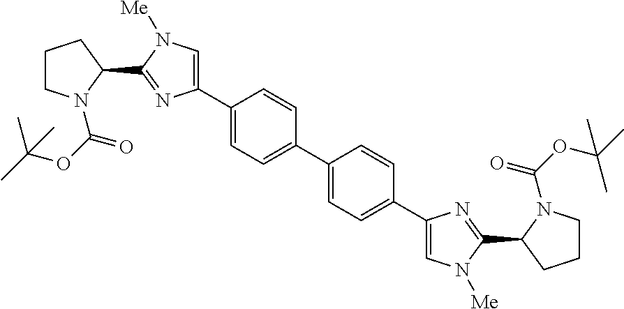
C1(C2=CN([Me])C(C3N(C(OC(C)(C)C)=O)CCC3)=N2)=CC=C(C2=CC=C(C3=CN([Me])C(C4N(C(OC(C)(C)C)=O)CCC4)=N3)C=C2)C=C1
